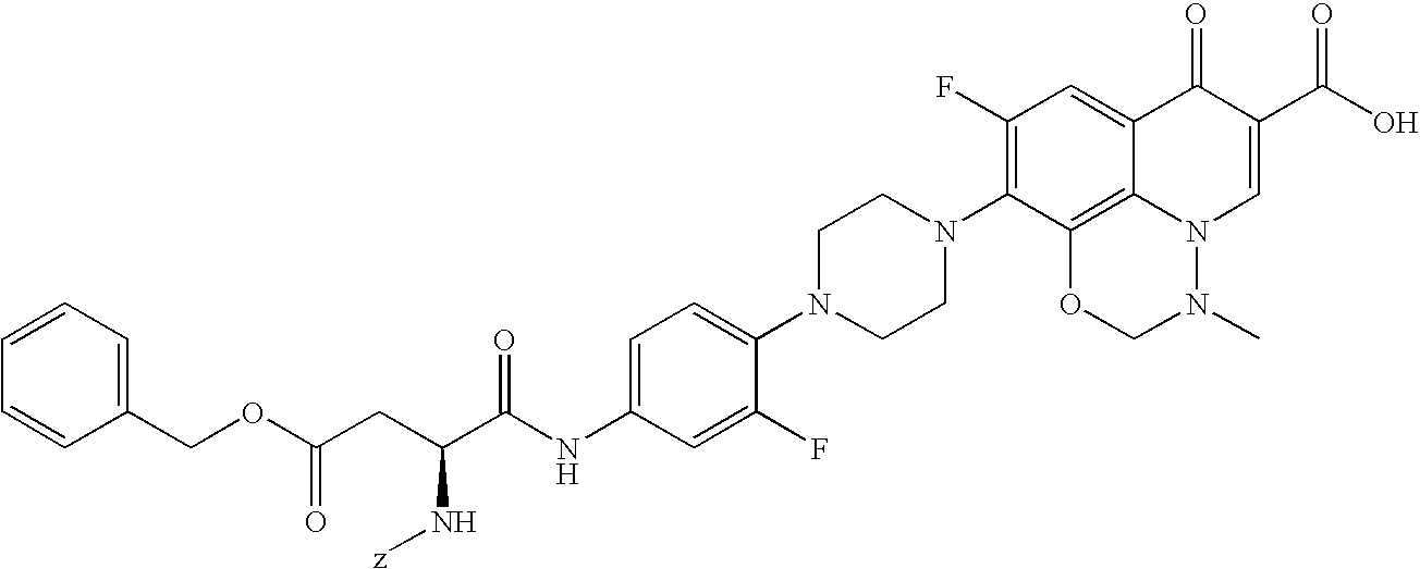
C1=CC=CC(COC(CC(C(NC2=CC=C(N3CCN(C4=C(F)C=C5C6=C4OCN(C)N6C=C(C(O)=O)C5=O)CC3)C(F)=C2)=O)N[z])=O)=C1
